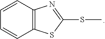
C12=C(C=CC=C1)N=C(SC)S2
